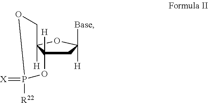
C1C2([H])C([H])(OC1([H])[Base])COP(=[X])([R22])O2
